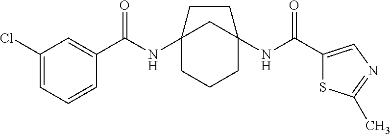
C12(NC(C3=CC(Cl)=CC=C3)=O)CCCC(NC(C3=CN=C(C)S3)=O)(C1)CC2
